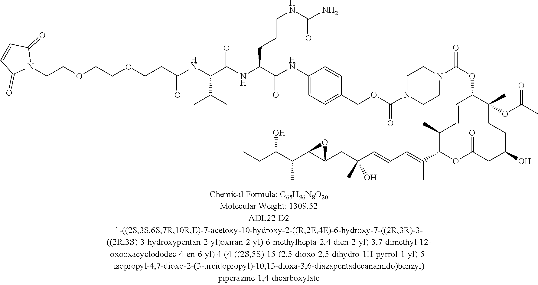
C1(COC(N2CCN(C(OC3C(C)(OC(C)=O)CCC(O)CC(=O)OC(C(=CC=CC(CC4C(C(C(CC)O)C)O4)(C)O)C)C(C)C=C3)=O)CC2)=O)=CC=C(NC(C(NC(C(NC(CCOCCOCCN2C(=O)C=CC2=O)=O)C(C)C)=O)CCCNC(N)=O)=O)C=C1
